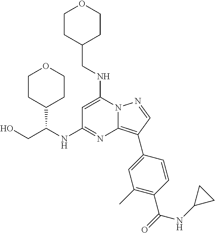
C(NC1=CC(NC(CO)C2CCOCC2)=NC2=C(C3=CC(C)=C(C(=O)NC4CC4)C=C3)C=NN12)C1CCOCC1
